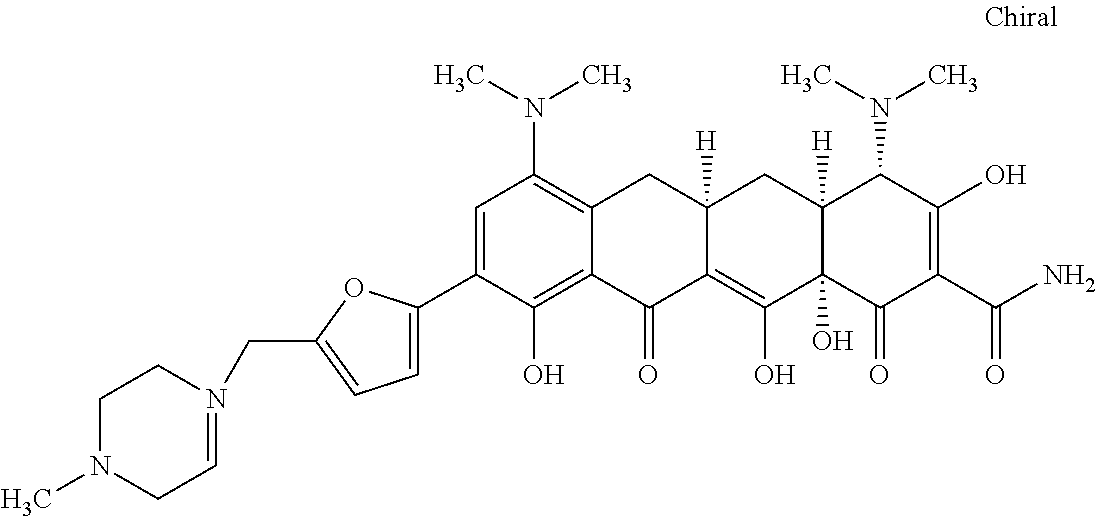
C1=C(C2=CC=C(CN3=CCN(C)CC3)O2)C(O)=C2C(=C1N(C)C)CC1([H])C(=C(O)C3(O)C([H])(C1)C(N(C)C)C(O)=C(C(N)=O)C3=O)C2=O
